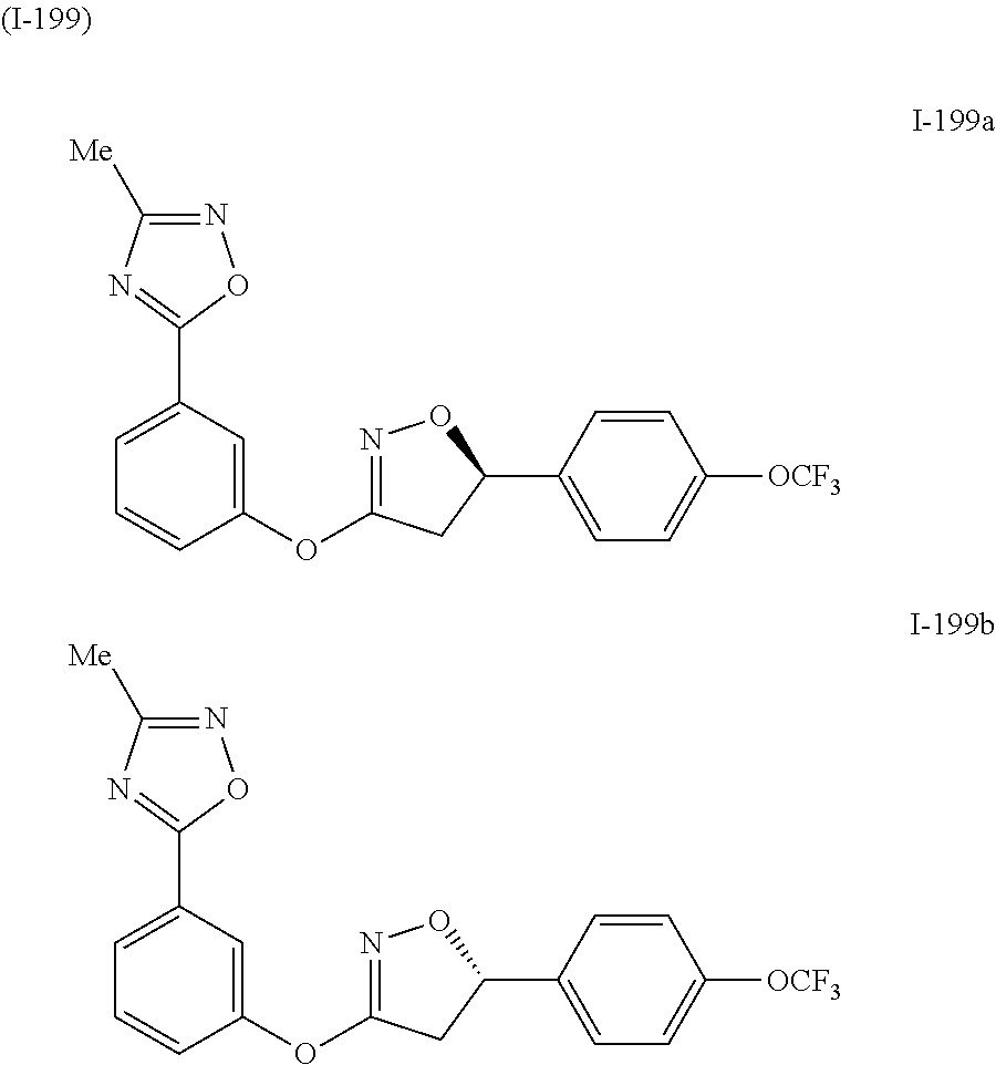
C1(C2=NC([Me])=NO2)=CC=CC(OC2=NOC(C3=CC=C([OCF3])C=C3)C2)=C1.C1(C2=NC([Me])=NO2)=CC=CC(OC2=NOC(C3=CC=C([OCF3])C=C3)C2)=C1
